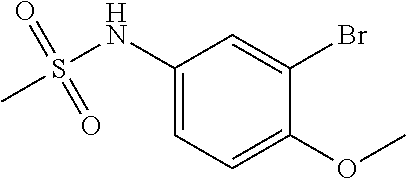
C1(NS(C)(=O)=O)=CC=C(OC)C(Br)=C1
